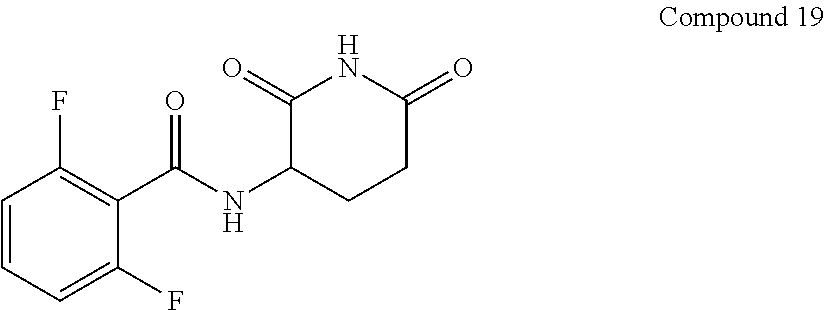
C1(C(NC2CCC(=O)NC2=O)=O)=C(F)C=CC=C1F
